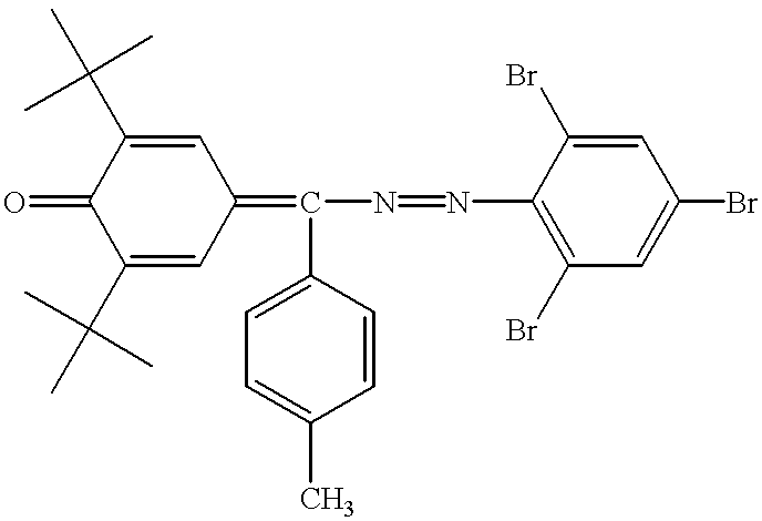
C1(C(C)(C)C)=CC(=C(N=NC2=C(Br)C=C(Br)C=C2Br)C2=CC=C(C)C=C2)C=C(C(C)(C)C)C1=O
